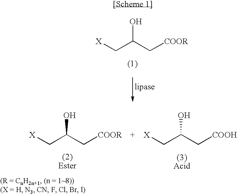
OC(C[COOR])C[X].OC(C[COOR])C[X].OC(C[COOH])C[X]
